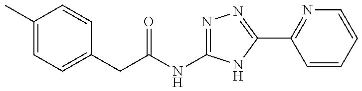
C1(C)=CC=C(CC(=O)NC2=NN=C(C3=NC=CC=C3)N2)C=C1
